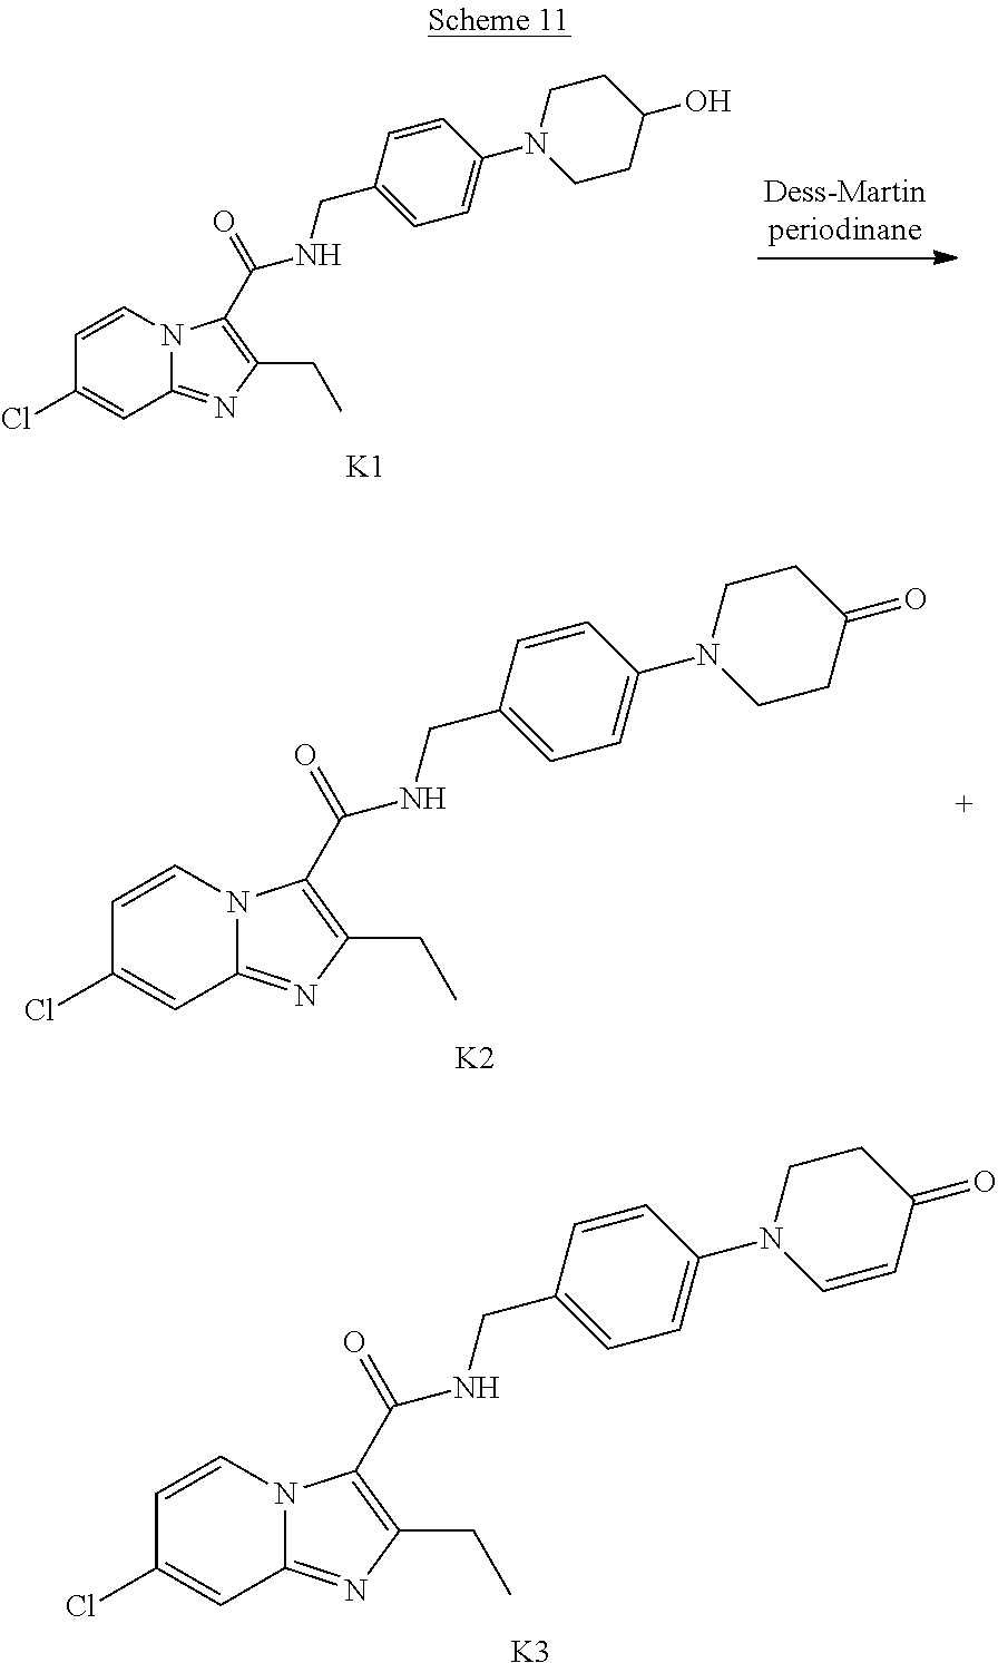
N12C(=NC(CC)=C1C(=O)NCC1=CC=C(N3CCC(O)CC3)C=C1)C=C(Cl)C=C2.[K1].N12C(=NC(CC)=C1C(=O)NCC1=CC=C(N3CCC(=O)CC3)C=C1)C=C(Cl)C=C2.[K2].N12C(=NC(CC)=C1C(=O)NCC1=CC=C(N3C=CC(=O)CC3)C=C1)C=C(Cl)C=C2.[K3]
